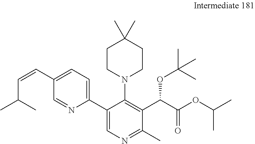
C1=C(C=CC(C)C)C=NC(C2=CN=C(C)C(C(C(OC(C)C)=O)OC(C)(C)C)=C2N2CCC(C)(C)CC2)=C1
